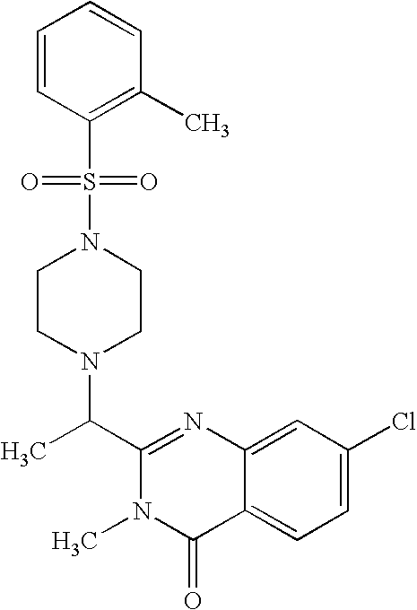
C1(C(N2CCN(S(=O)(=O)C3=C(C)C=CC=C3)CC2)C)=NC2=CC(Cl)=CC=C2C(=O)N1C
